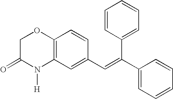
C12=C(C=C(C=C(C3=CC=CC=C3)C3=CC=CC=C3)C=C1)N([H])C(=O)CO2
